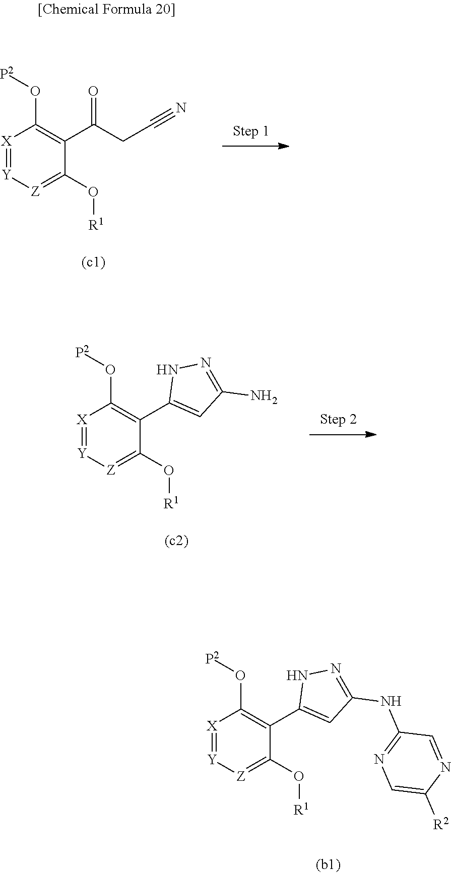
[X]1=[Y][Z]=C(O[R1])C(C(CC#N)=O)=C1O[P2].[X]1=[Y][Z]=C(O[R1])C(C2=CC(N)=NN2)=C1O[P2].[X]1=[Y][Z]=C(O[R1])C(C2=CC(NC3=NC=C([R2])N=C3)=NN2)=C1O[P2]
